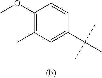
C1(OC)=C(C)C=C(C(C)(C)C)C=C1
